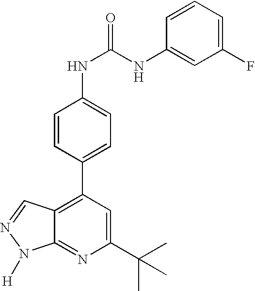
C1=CC(C2=C3C(=NC(C(C)(C)C)=C2)N([H])N=C3)=CC=C1NC(NC1=CC(F)=CC=C1)=O
